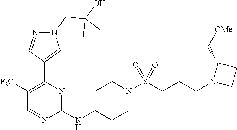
C1(NC2CCN(S(CCCN3CCC3C[OMe])(=O)=O)CC2)=NC(C2=CN(CC(O)(C)C)N=C2)=C([F3C])C=N1
